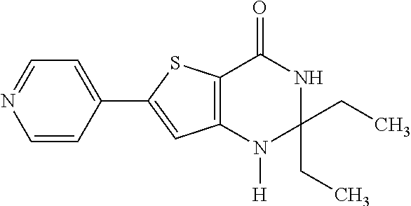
C1=CC(C2=CC3=C(S2)C(=O)NC(CC)(CC)N3[H])=CC=N1
